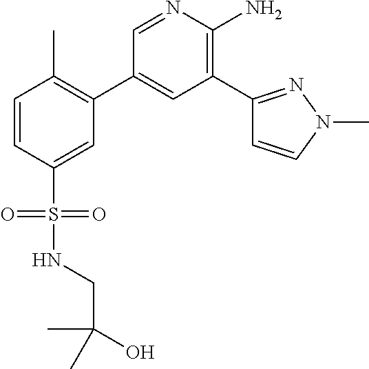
C1=CC(S(NCC(C)(O)C)(=O)=O)=CC(C2=CC(C3=NN(C)C=C3)=C(N)N=C2)=C1C
